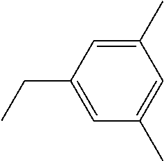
C1=C(CC)C=C(C)C=C1C
